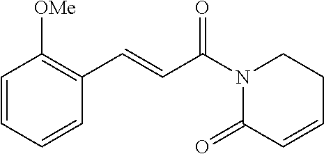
C1=CC=CC(C=CC(N2C(=O)C=CCC2)=O)=C1[OMe]
